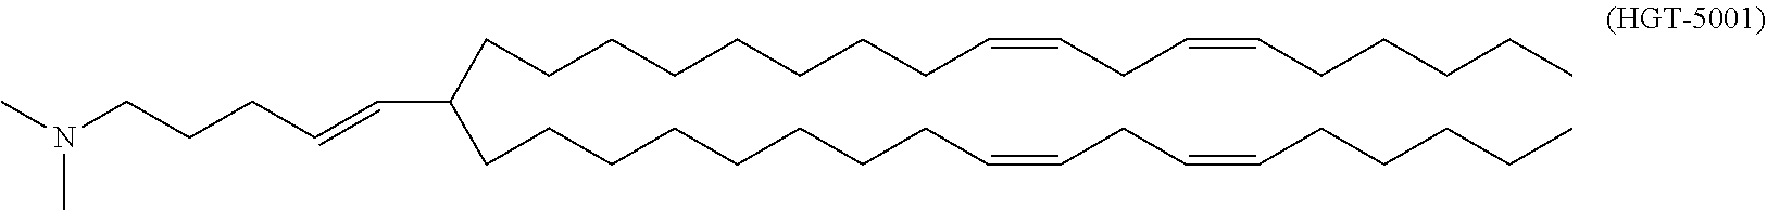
N(CCCC=CC(CCCCCCCCC=CCC=CCCCCC)CCCCCCCCC=CCC=CCCCCC)(C)C
